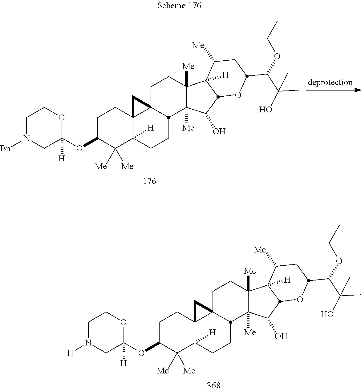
O(C1C([Me])([Me])C2([H])C3(CC1)C1(CCC4([Me])C([Me])(C(O)C5C4([H])C([Me])CC(C(OCC)C(O)(C)C)O5)C1CC2)C3)C1([H])OCCN([H])C1.O(C1C([Me])([Me])C2([H])C3(CC1)C1(CCC4([Me])C([Me])(C(O)C5C4([H])C([Me])CC(C(OCC)C(O)(C)C)O5)C1CC2)C3)C1([H])OCCN([Bn])C1
